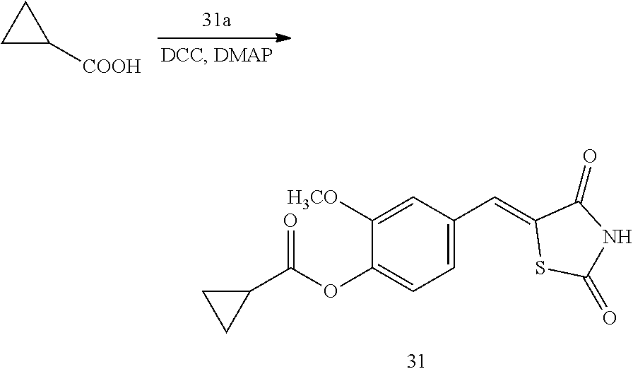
C1([H3CO])=CC(C=C2SC(=O)NC2=O)=CC=C1OC(C1CC1)=O.C1([COOH])CC1
